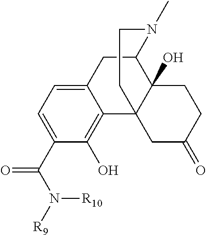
C12=CC=C(C(N([R9])[R10])=O)C(O)=C1C13C(O)(C(C2)N(C)CC1)CCC(=O)C3
